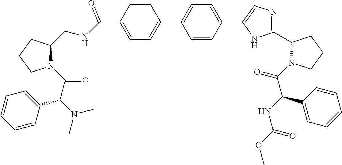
C1=CC(C(NCC2N(C(C(N(C)C)C3=CC=CC=C3)=O)CCC2)=O)=CC=C1C1=CC=C(C2=CN=C(C3N(C(C(NC(OC)=O)C4=CC=CC=C4)=O)CCC3)N2)C=C1
